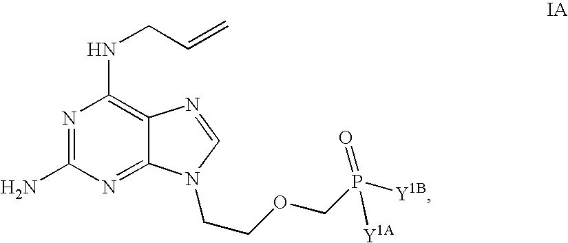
N1=C(N)N=C2C(=C1NCC=C)N=CN2CCOCP([Y1B])(=O)[Y1A]
